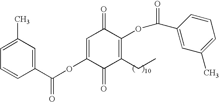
C1=CC(C(OC2=CC(=O)C(OC(=O)C3=CC(C)=CC=C3)=C(CC)C2=O)=O)=CC(C)=C1
